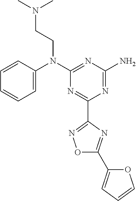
C1=CC(N(C2=NC(N)=NC(C3=NOC(C4=CC=CO4)=N3)=N2)CCN(C)C)=CC=C1
